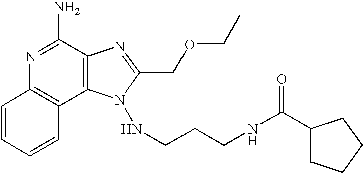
N1=C(N)C2=C(C3=C1C=CC=C3)N(NCCCNC(C1CCCC1)=O)C(COCC)=N2
